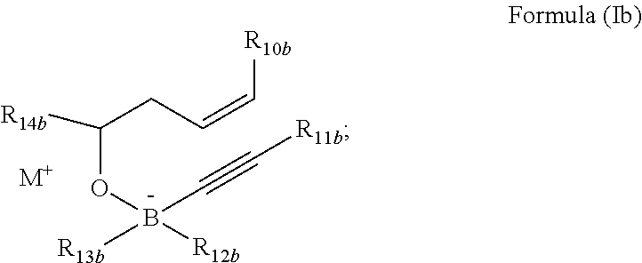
C(CC=C[R10b])([R14b])OB(C#C[R11b])([R13b])[R12b].[M+]
